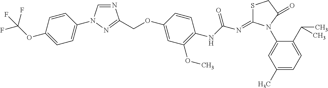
C1=C(OC(F)(F)F)C=CC(N2C=NC(COC3=CC(OC)=C(NC(N=C4SCC(=O)N4C4=CC(C)=CC=C4C(C)C)=O)C=C3)=N2)=C1
